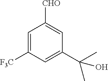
C1=C([F3C])C=C(C(C)(O)C)C=C1[CHO]
